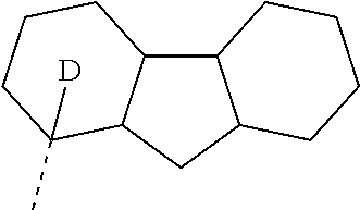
C12C3C(CC1CCCC2)C(C)([D])CCC3
